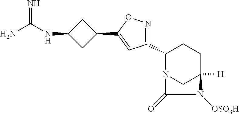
C1(C2=NOC(C3CC(NC(N)=N)C3)=C2)N2CC([H])(CC1)N([OSO3H])C2=O
